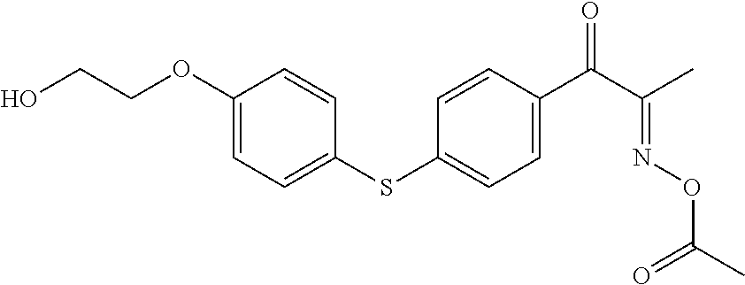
C1(OCCO)=CC=C(SC2=CC=C(C(=O)C(=NOC(=O)C)C)C=C2)C=C1
